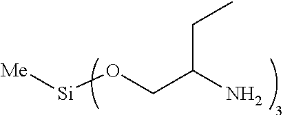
[Si](OCC(N)CC)[Me]
